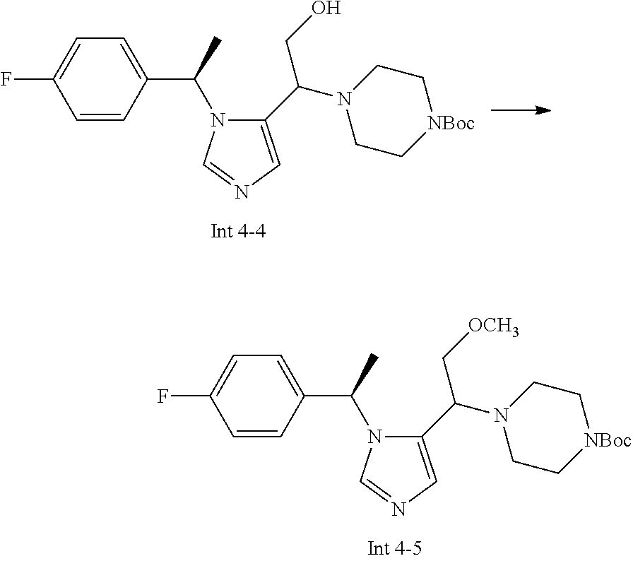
C1=CC(C(C)N2C(C(N3CC[NBoc]CC3)C[OCH3])=CN=C2)=CC=C1F.C1=CC(C(C)N2C(C(N3CC[NBoc]CC3)CO)=CN=C2)=CC=C1F
